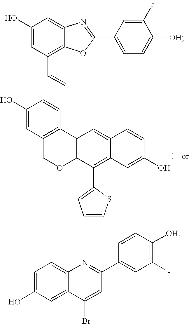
C1(O)=CC2=C(C=C1)C1=C(OC2)C(C2=CC=CS2)=C2C(=C1)C=CC(O)=C2.C1=C(O)C=C2C(=C1)N=C(C1=CC(F)=C([OH])C=C1)C=C2Br.C1(O)=CC(C=C)=C2C(=C1)N=C(C1=CC=C([OH])C(F)=C1)O2
